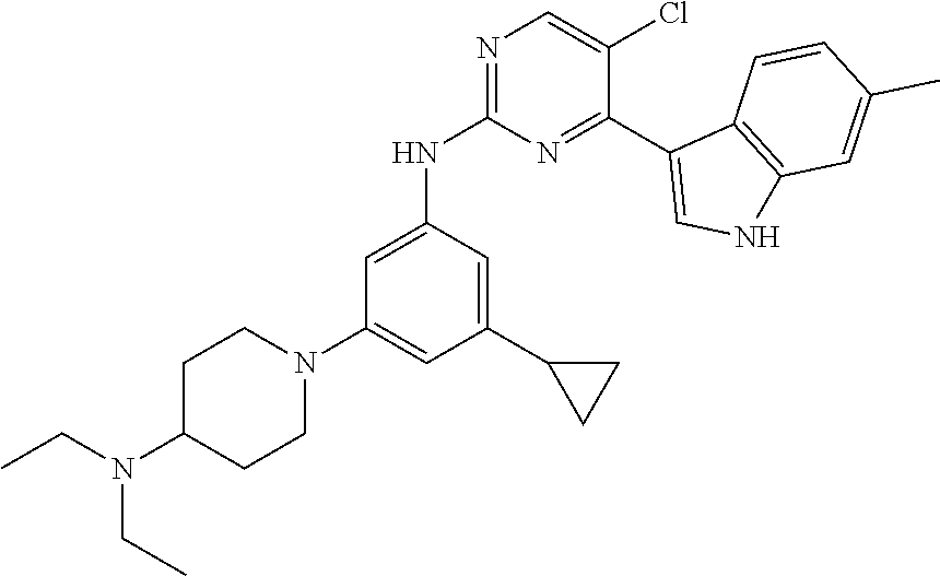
N1=C(NC2=CC(N3CCC(N(CC)CC)CC3)=CC(C3CC3)=C2)N=C(C2=CNC3=C2C=CC(C)=C3)C(Cl)=C1
